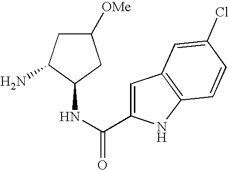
C1([OMe])CC(N)C(NC(=O)C2=CC3=C(N2)C=CC(Cl)=C3)C1
